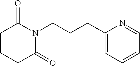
C(CN1C(=O)CCCC1=O)CC1=CC=CC=N1
